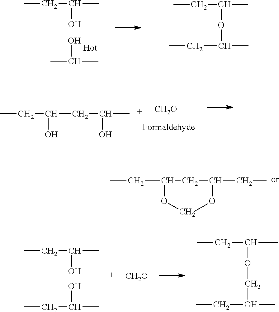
CCC(C)O.OC(C)C.CCC(C)OC(CC)C.CCC(CC(CC)OC)OC.CCC(C)OCO(CC)C.CCC(C)O.CCC(C)O.[CH2O].CCC(CC(C)O)O.[CH2O]
